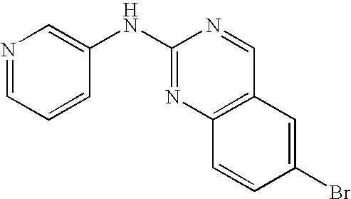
C1(NC2=NC3=C(C=N2)C=C(Br)C=C3)=CN=CC=C1
